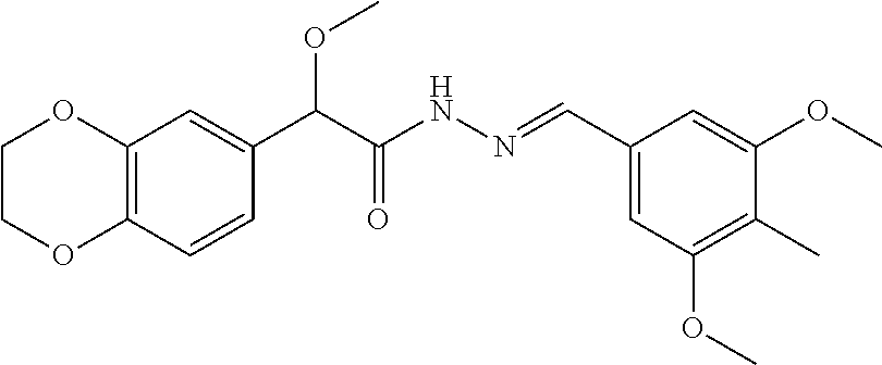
C12=C(C=C(C(C(NN=CC3=CC(OC)=C(C)C(OC)=C3)=O)OC)C=C1)OCCO2
